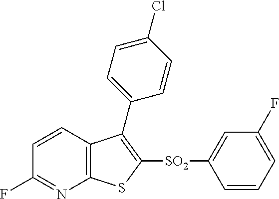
C1=CC2=C(N=C1F)SC([SO2]C1=CC(F)=CC=C1)=C2C1=CC=C(Cl)C=C1
